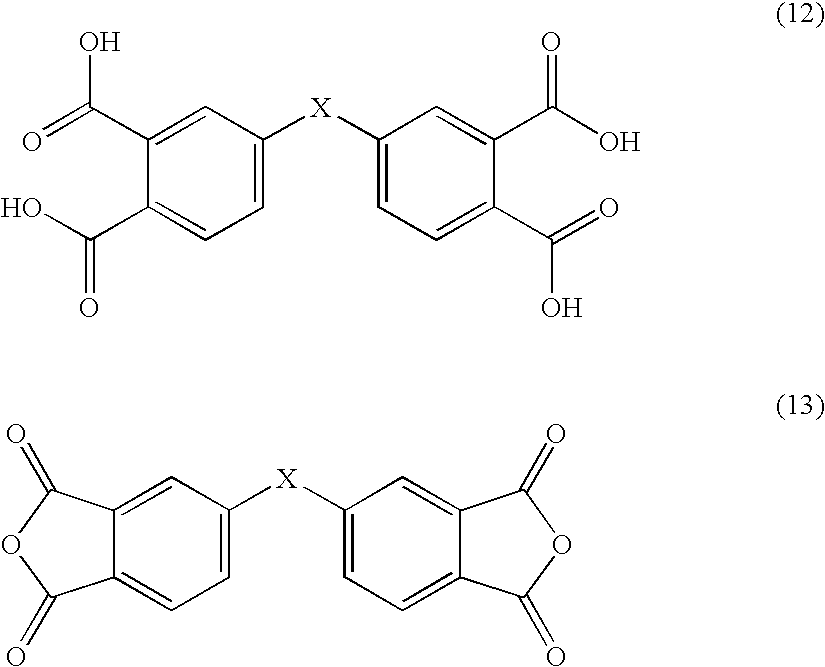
C1=C([X]C2=CC=C(C(=O)O)C(C(O)=O)=C2)C=C(C(=O)O)C(C(O)=O)=C1.C1=C([X]C2=CC=C3C(=C2)C(=O)OC3=O)C=C2C(=C1)C(=O)OC2=O
